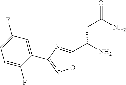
O1C(C(N)CC(=O)N)=NC(C2=CC(F)=CC=C2F)=N1
